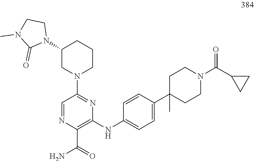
N1=CC(N2CCCC(N3CCN(C)C3=O)C2)=NC(NC2=CC=C(C3(C)CCN(C(=O)C4CC4)CC3)C=C2)=C1C(=O)N
